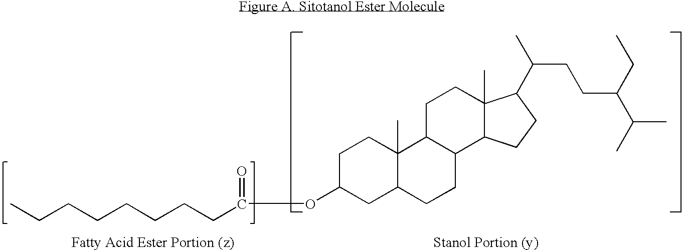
CCCCCCCCC(=O)OC1CC2C(C)(CC1)C1C(CC2)C2C(C)(CC1)C(C(CCC(C(C)C)CC)C)CC2
